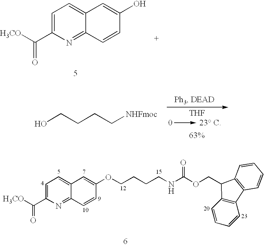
C(C1=CC=C2C(=N1)C=CC(O)=C2)([H3CO])=O.C(C1=CC=C2C(=N1)C=CC(OCCCCNC(OCC1C3=C(C=CC=C3)C3=C1C=CC=C3)=O)=C2)([H3CO])=O.OCCCC[NHFmoc].[THF]
